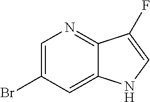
C1=C(Br)C=C2C(=N1)C(F)=CN2
